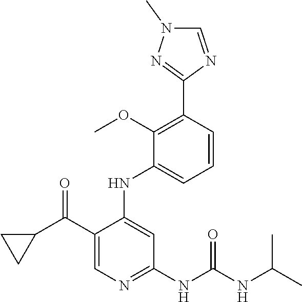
C1=CC(C2=NN(C)C=N2)=C(OC)C(NC2=CC(NC(=O)NC(C)C)=NC=C2C(C2CC2)=O)=C1
